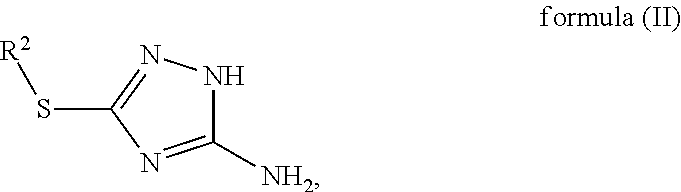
C1([NH2])=NC(S[R2])=NN1
